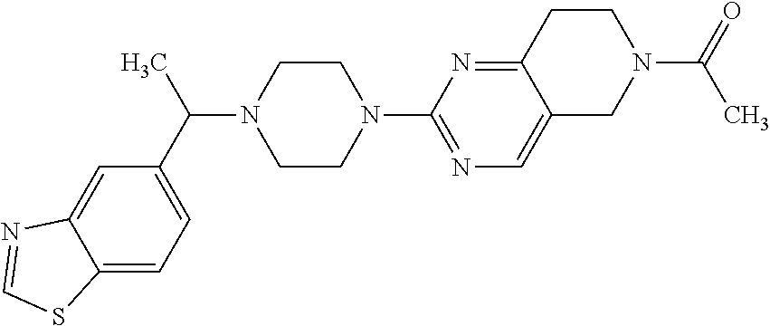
C1=C2C(=CC=C1C(N1CCN(C3=NC=C4C(=N3)CCN(C(C)=O)C4)CC1)C)SC=N2
